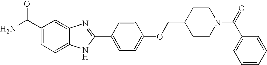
C12=CC(C(=O)N)=CC=C1NC(C1=CC=C(OCC3CCN(C(=O)C4=CC=CC=C4)CC3)C=C1)=N2
